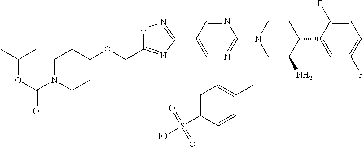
C1N(C(OC(C)C)=O)CCC(OCC2=NC(C3=CN=C(N4CC(N)C(C5=CC(F)=CC=C5F)CC4)N=C3)=NO2)C1.C1=C(S(O)(=O)=O)C=CC(C)=C1
